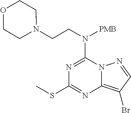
N1=C(N(CCN2CCOCC2)[PMB])N2C(=C(Br)C=N2)N=C1SC
